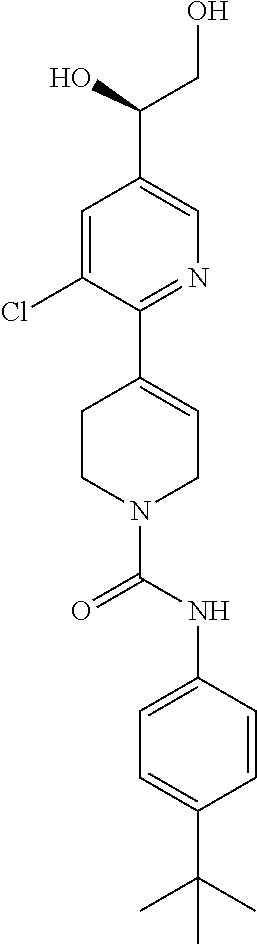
C1=C(Cl)C(C2=CCN(C(NC3=CC=C(C(C)(C)C)C=C3)=O)CC2)=NC=C1C(CO)O
